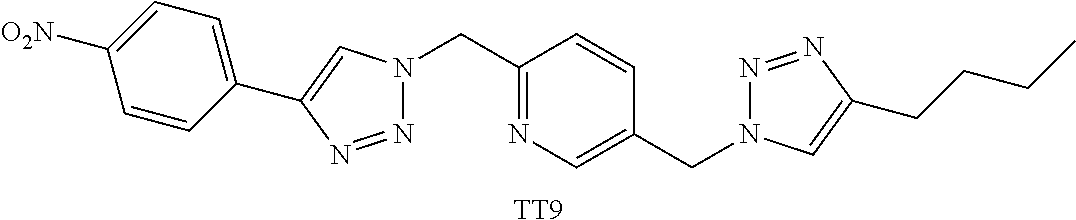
[TT9].N1=NC(C2=CC=C([O2N])C=C2)=CN1CC1=NC=C(CN2N=NC(CCCC)=C2)C=C1
